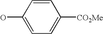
C1(O)=CC=C([CO2Me])C=C1
